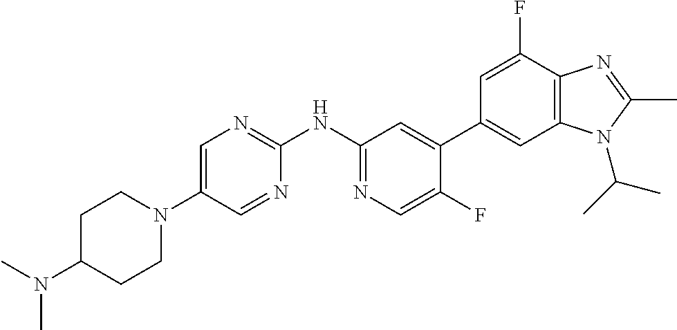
C1(N2CCC(N(C)C)CC2)=CN=C(NC2=NC=C(F)C(C3=CC4=C(C(F)=C3)N=C(C)N4C(C)C)=C2)N=C1
